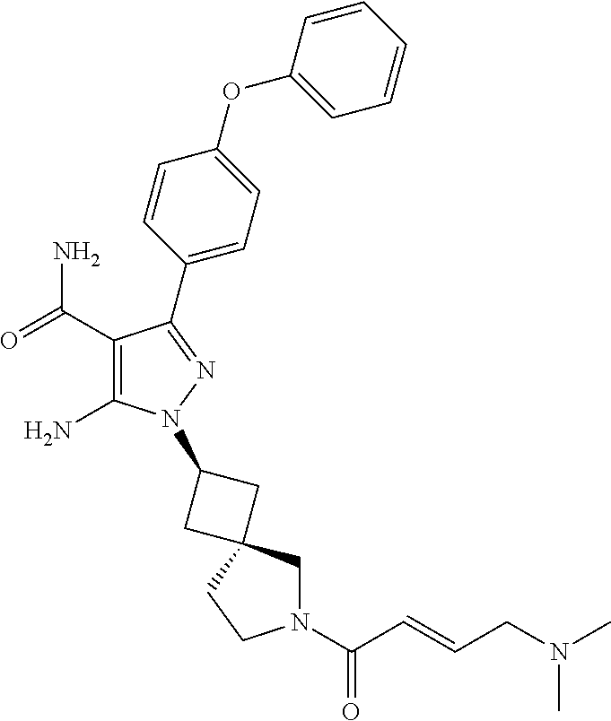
C1(C(=O)N)=C(N)N(C2CC3(C2)CN(C(C=CCN(C)C)=O)CC3)N=C1C1=CC=C(OC2=CC=CC=C2)C=C1
